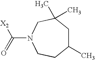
N1(C(=O)[X2])CCC(C)CC(C)(C)C1
